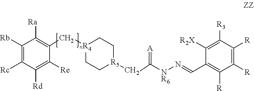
[R4]1(CC2=C([Ra])C([Rb])=C([Rc])C([Rd])=C2[Re])CC[R5](CC([NR6]N=CC2=C([R])C([R])=C([R])C([R3])=C2[R2X])=[A])CC1
